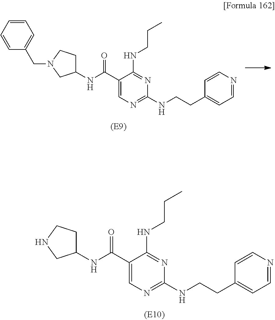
C1(C(=O)NC2CCNC2)=CN=C(NCCC2=CC=NC=C2)N=C1NCCC.C1(C(=O)NC2CCN(CC3=CC=CC=C3)C2)=CN=C(NCCC2=CC=NC=C2)N=C1NCCC
